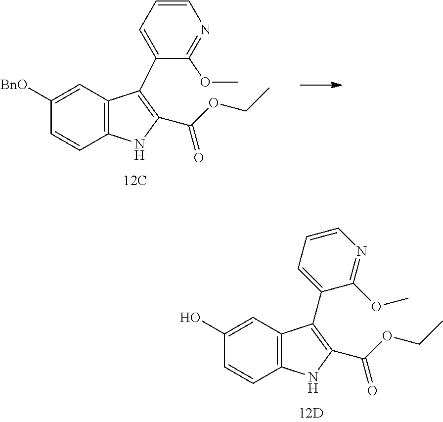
C12=C(NC(C(OCC)=O)=C1C1=CC=CN=C1OC)C=CC([BnO])=C2.C12=C(NC(C(OCC)=O)=C1C1=CC=CN=C1OC)C=CC(O)=C2
